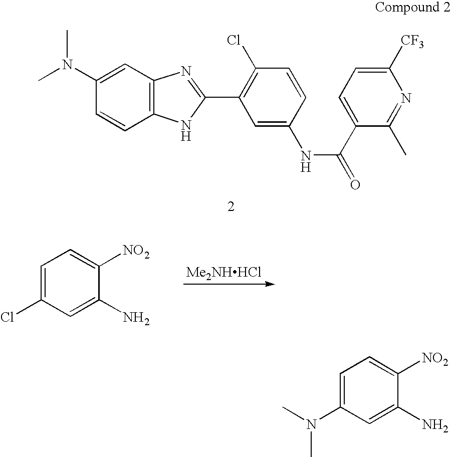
[Me2NHHCl].C1(N)=CC(Cl)=CC=C1[NO2].C12=C(C=C(N(C)C)C=C1)N=C(C1=C(Cl)C=CC(NC(=O)C3=CC=C([CF3])N=C3C)=C1)N2.C1(N)=CC(N(C)C)=CC=C1[NO2]
